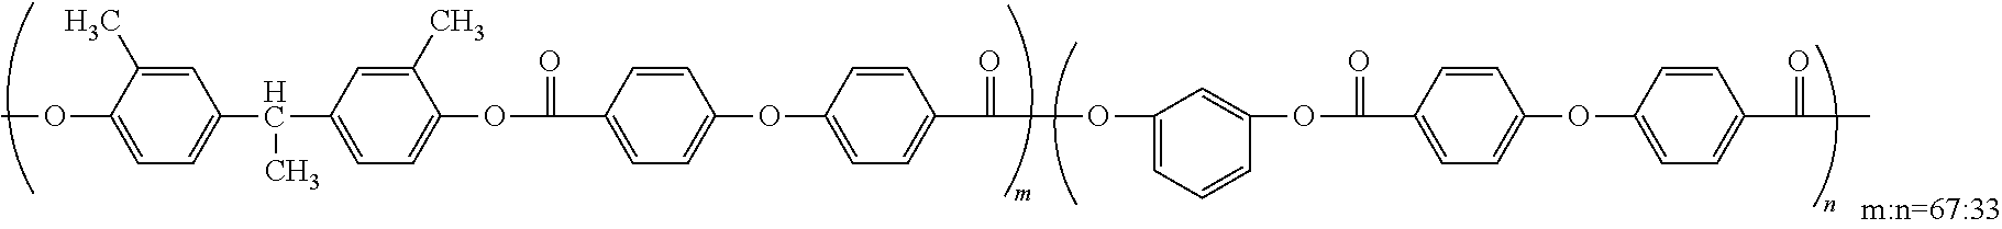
COC1=CC=C(C(C2=CC=C(OC(=O)C3=CC=C(OC4=CC=C(C(=O)OC5=CC=CC(OC(=O)C6=CC=C(OC7=CC=C(C(=O)C)C=C7)C=C6)=C5)C=C4)C=C3)C(C)=C2)C)C=C1C
